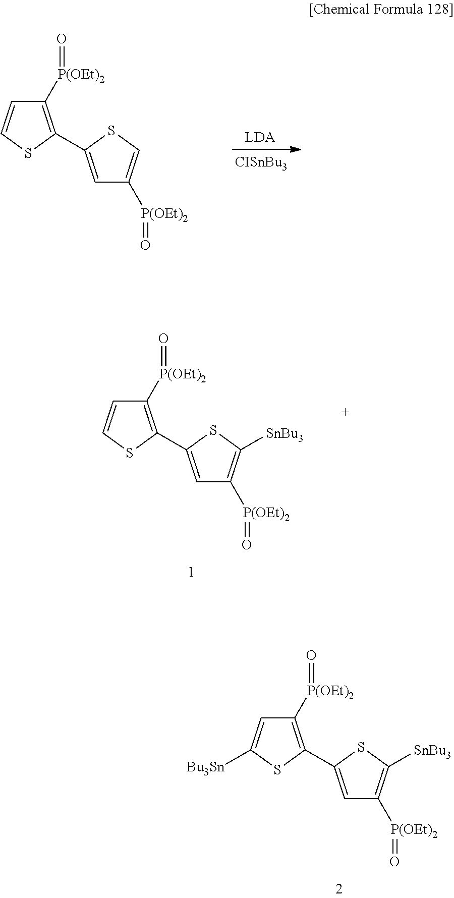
C1([P(OEt)2]=O)=C(C2=CC([P(OEt)2]=O)=CS2)SC=C1.C1([P(OEt)2]=O)=C(C2=CC([P(OEt)2]=O)=C([SnBu3])S2)SC=C1.C1([P(OEt)2]=O)=C(C2=CC([P(OEt)2]=O)=C([SnBu3])S2)SC([Bu3Sn])=C1
